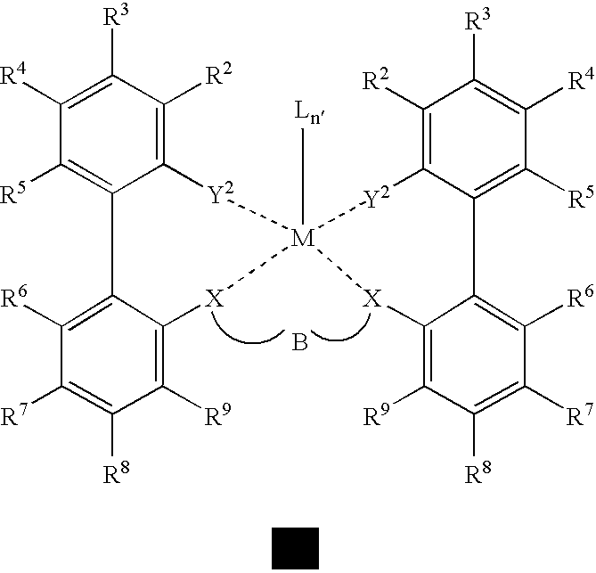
C1([R3])=C([R4])C([R5])=C2C3=C([R6])C([R7])=C([R8])C([R9])=C3[X][M]3([Ln])([Y2]C2=C1[R2])[Y2]C1=C([R2])C([R3])=C([R4])C([R5])=C1C1=C([R6])C([R7])=C([R8])C([R9])=C1[X]3.B
